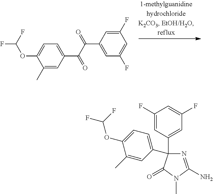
FC(F)OC1=CC=C(C(C(C2=CC(F)=CC(F)=C2)=O)=O)C=C1C.C1(C2=CC(F)=CC(F)=C2)(C2=CC=C(OC(F)F)C(C)=C2)N=C(N)N(C)C1=O
